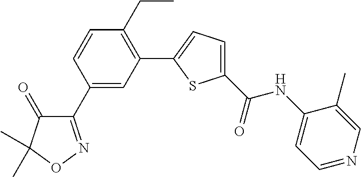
C1(C2=CC(C3=CC=C(C(=O)NC4=CC=NC=C4C)S3)=C(CC)C=C2)=NOC(C)(C)C1=O
